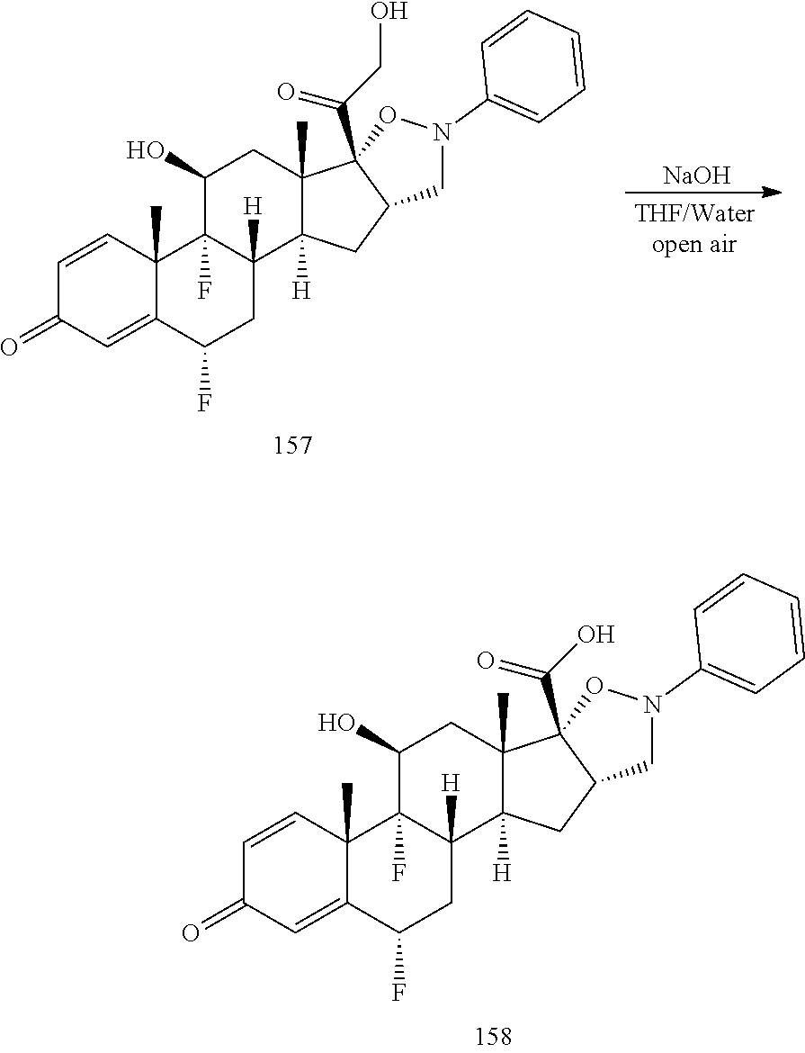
C1=CC2(C)C(=CC1=O)C(F)CC1([H])C2(F)C(O)CC2(C)C1([H])CC1C2(C(CO)=O)ON(C2=CC=CC=C2)C1.[NaOH].C1=CC2(C)C(=CC1=O)C(F)CC1([H])C2(F)C(O)CC2(C)C1([H])CC1C2(C(O)=O)ON(C2=CC=CC=C2)C1
